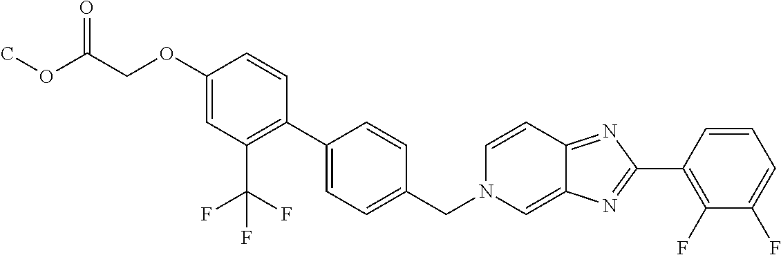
C1(OCC(OC)=O)=CC(C(F)(F)F)=C(C2=CC=C(CN3C=C4C(=NC(C5=C(F)C(F)=CC=C5)=N4)C=C3)C=C2)C=C1
